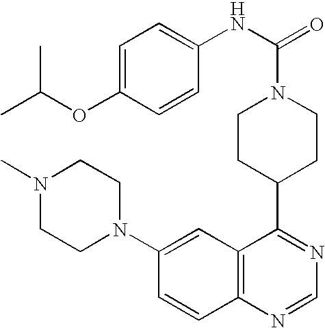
C1(N2CCN(C)CC2)=CC2=C(C=C1)N=CN=C2C1CCN(C(=O)NC2=CC=C(OC(C)C)C=C2)CC1
